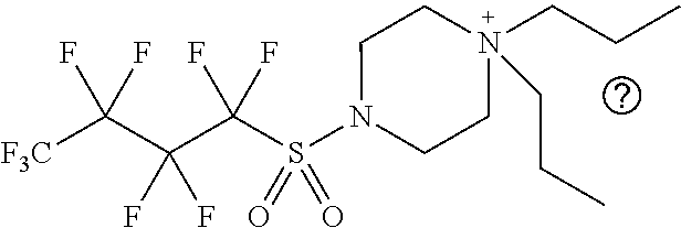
[F3C]C(C(C(S(N1CCN(CCC)(CCC)CC1)(=O)=O)(F)F)(F)F)(F)F
